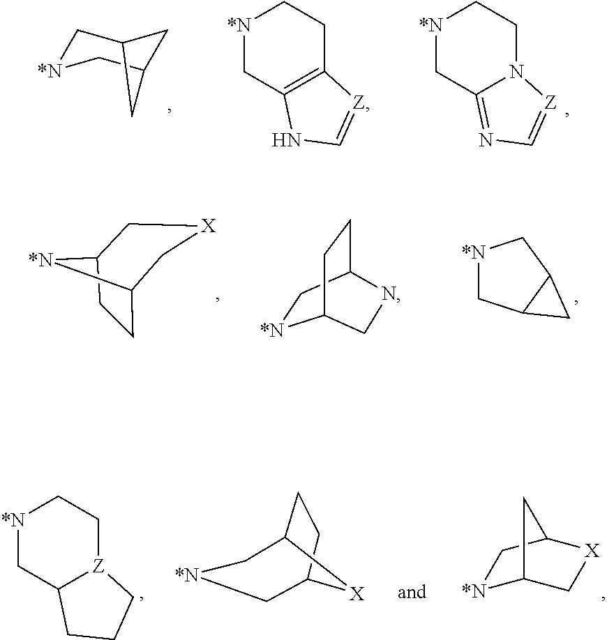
C1[*N]CC2CC1C2.[*N]1CC2=C(CC1)[Z]=CN2.[*N]1CC2=NC=[Z]N2CC1.C12CCC([*N]1)C[X]C2.[*N]1CC2CCC1CN2.[*N]1CC2C(C1)C2.[*N]1CC2[Z](CC1)CCC2.C12CCC([X]1)C[*N]C2.[*N]1C2C[X]C(C1)C2
